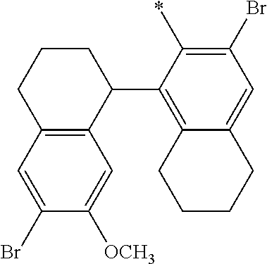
C12=C(C(C3=C4C(=CC(Br)=C3*)CCCC4)CCC1)C=C([OCH3])C(Br)=C2
